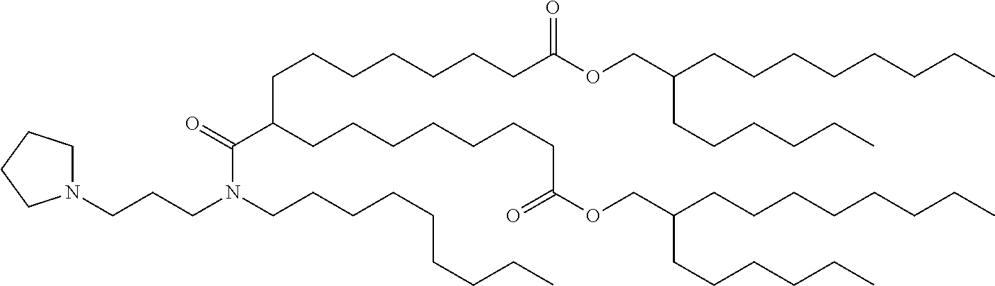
N1(CCCN(C(C(CCCCCCCC(OCC(CCCCCCCC)CCCCCC)=O)CCCCCCCC(OCC(CCCCCCCC)CCCCCC)=O)=O)CCCCCCCCC)CCCC1
